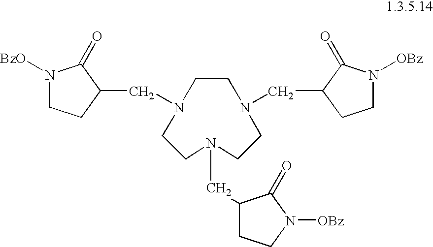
C1CN(CC2CCN([OBz])C2=O)CCN(CC2CCN([OBz])C2=O)CCN1CC1CCN([BzO])C1=O
